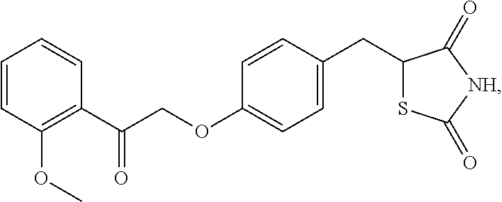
C1=CC(OC)=C(C(=O)COC2=CC=C(CC3SC(=O)[NH]C3=O)C=C2)C=C1
